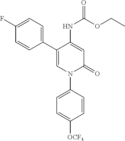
C1=C(NC(=O)OCC)C(C2=CC=C(F)C=C2)=CN(C2=CC=C([OCF3])C=C2)C1=O
